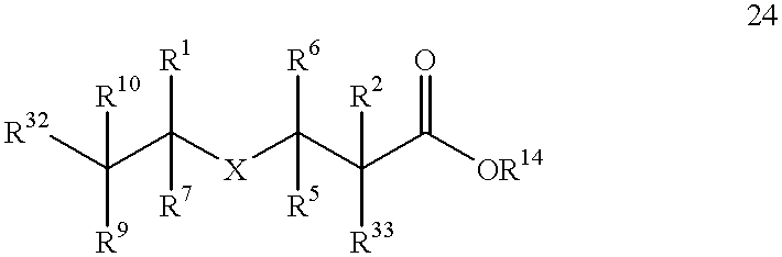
[R32]C(C([X]C(C(C([OR14])=O)([R2])[R33])([R6])[R5])([R1])[R7])([R10])[R9]
